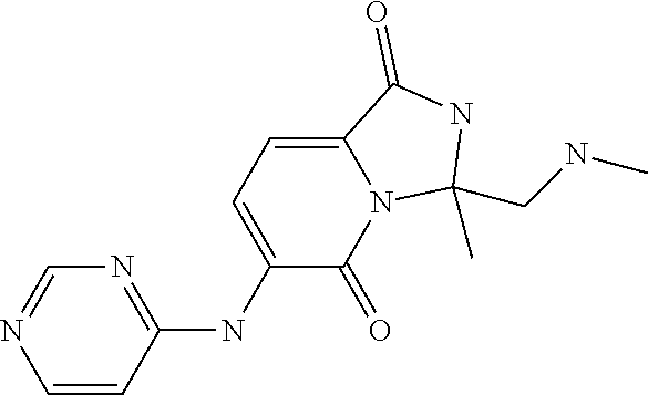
N1=C(NC2=CC=C3N(C2=O)C(C)(CNC)NC3=O)C=CN=C1
